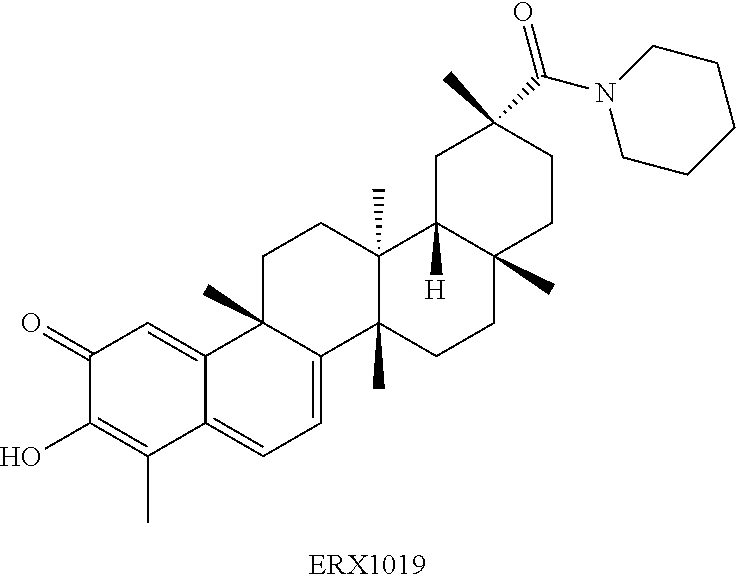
C1(=O)C(O)=C(C)C2=CC=C3C(C)(C2=C1)CCC1(C)C3(C)CCC2(C)C1([H])CC(C)(C(N1CCCCC1)=O)CC2
